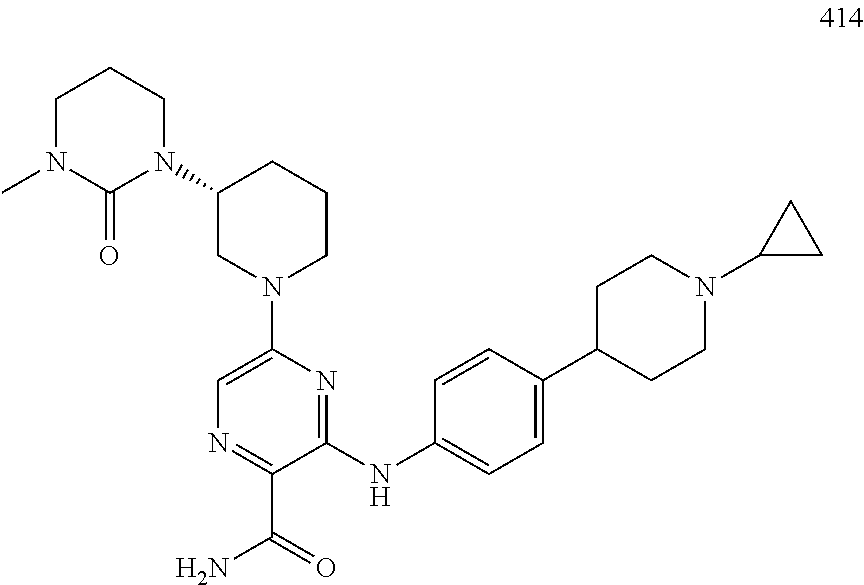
C1(NC2=CC=C(C3CCN(C4CC4)CC3)C=C2)=NC(N2CCCC(N3C(=O)N(C)CCC3)C2)=CN=C1C(=O)N
